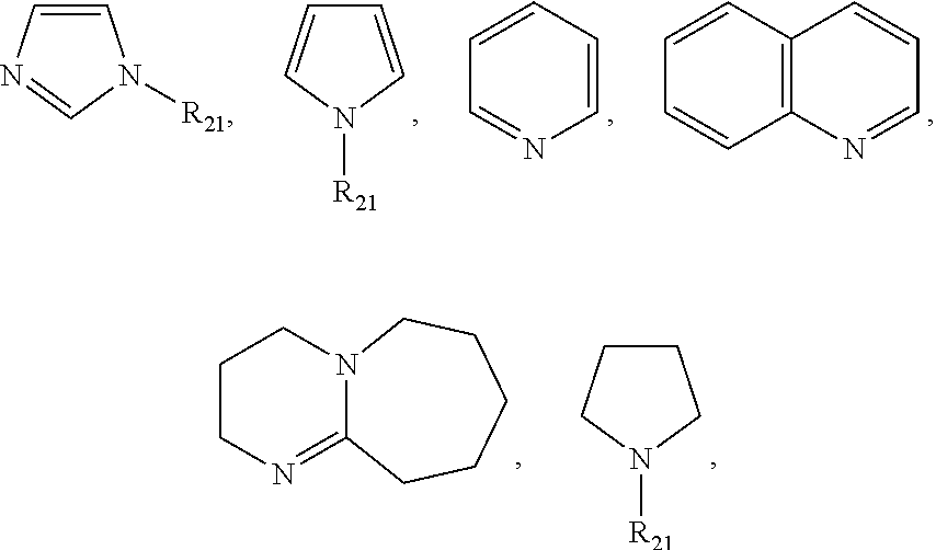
C1=CN=CN1[R21].C1=CN([R21])C=C1.C1=CC=CC=N1.C1=NC2=C(C=C1)C=CC=C2.C1CN=C2N(C1)CCCCC2.C1CCN([R21])C1
